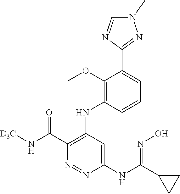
C1(C(N[D3C])=O)=C(NC2=C(OC)C(C3=NN(C)C=N3)=CC=C2)C=C(NC(C2CC2)=NO)N=N1
